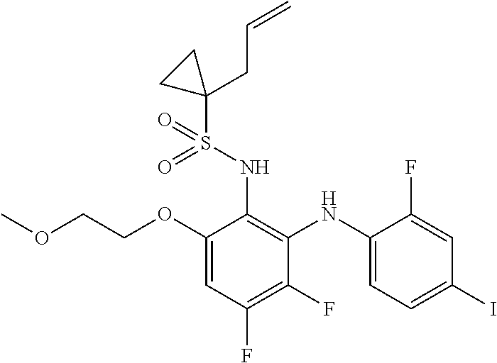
C1(OCCOC)=CC(F)=C(F)C(NC2=CC=C(I)C=C2F)=C1NS(=O)(=O)C1(CC=C)CC1
